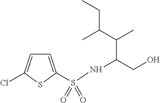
C1=C(S(NC(CO)C(C(C)CC)C)(=O)=O)SC(Cl)=C1
